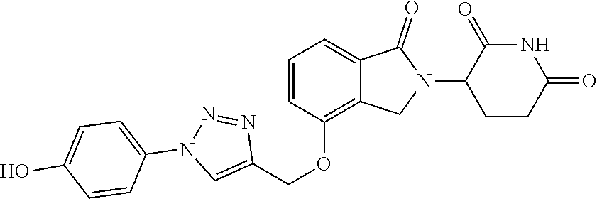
C1=CC(OCC2=CN(C3=CC=C(O)C=C3)N=N2)=C2C(=C1)C(=O)N(C1CCC(=O)NC1=O)C2
